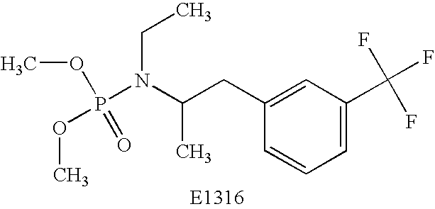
COP(=O)(OC)N(C(CC1=CC(C(F)(F)F)=CC=C1)C)CC
